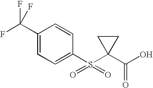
C1(C(F)(F)F)=CC=C(S(=O)(=O)C2(C(O)=O)CC2)C=C1
